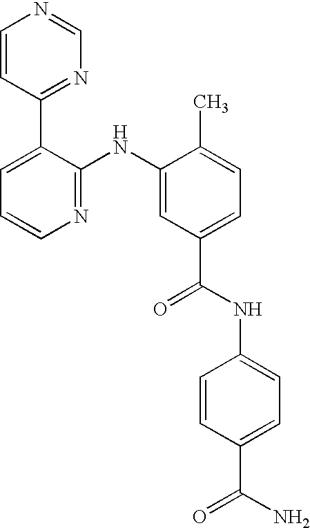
C1=CC(C2=CC=CN=C2NC2=CC(C(NC3=CC=C(C(=O)N)C=C3)=O)=CC=C2C)=NC=N1
